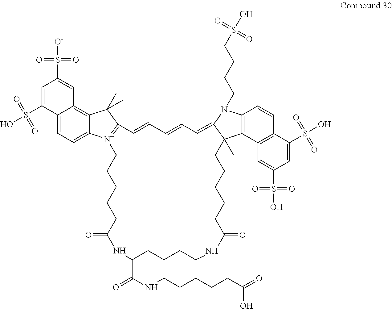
C12=CC=C3C(=C1C=C(S([O-])(=O)=O)C=C2S(O)(=O)=O)C(C)(C)C1=[N+]3CCCCCC(=O)NC(C(NCCCCCC(=O)O)=O)CCCCNC(=O)CCCCCC2(C)C3=C(N(CCCCS(O)(=O)=O)C2=CC=CC=C1)C=CC1=C3C=C(S(O)(=O)=O)C=C1S(O)(=O)=O
